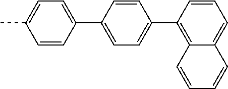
C1=CC(C2=CC=C(C3=C4C=CC=CC4=CC=C3)C=C2)=CC=C1C
